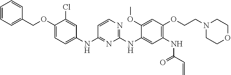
C1(COC2=CC=C(NC3=NC(NC4=CC(NC(C=C)=O)=C(OCCN5CCOCC5)C=C4OC)=NC=C3)C=C2Cl)=CC=CC=C1
